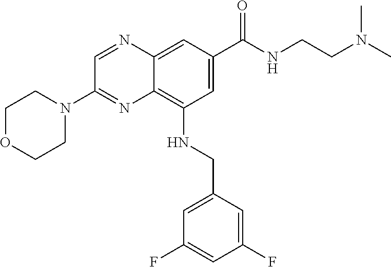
C1=NC2=CC(C(NCCN(C)C)=O)=CC(NCC3=CC(F)=CC(F)=C3)=C2N=C1N1CCOCC1
